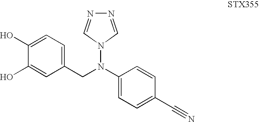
C1=C(C#N)C=CC(N(CC2=CC=C(O)C(O)=C2)N2C=NN=C2)=C1
